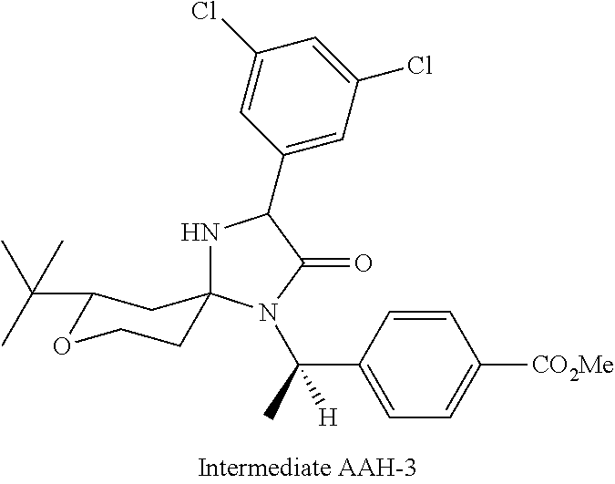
N1C(C2=CC(Cl)=CC(Cl)=C2)C(=O)N(C(C)(C2=CC=C([CO2Me])C=C2)[H])C12CCOC(C(C)(C)C)C2
